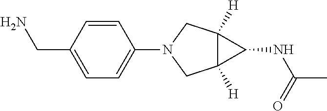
C1=CC(CN)=CC=C1N1CC2([H])C([H])(C1)C2NC(=O)C
